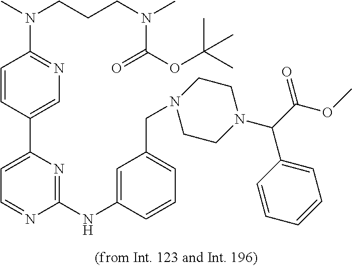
C1(N(C)CCCN(C)C(OC(C)(C)C)=O)=NC=C(C2=CC=NC(NC3=CC(CN4CCN(C(C5=CC=CC=C5)C(OC)=O)CC4)=CC=C3)=N2)C=C1
